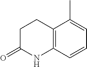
CC1=CC=CC2=C1CCC(=O)N2
